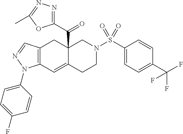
C12=C(C=C3C(C(=O)C4=NN=C(C)O4)(C1)CN(S(C1=CC=C(C(F)(F)F)C=C1)(=O)=O)CC3)N(C1=CC=C(F)C=C1)N=C2
